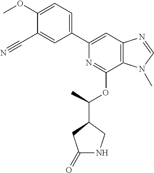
C1(C2=CC3=C(C(OC(C4CC(=O)NC4)C)=N2)N(C)C=N3)=CC=C(OC)C(C#N)=C1
